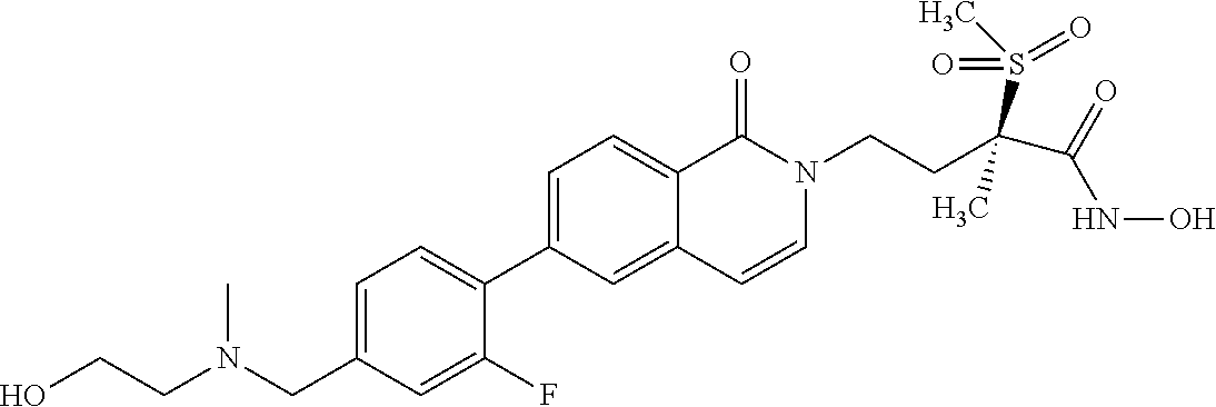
C1=C(CN(CCO)C)C=C(F)C(C2=CC=C3C(=C2)C=CN(CCC(C(=O)NO)(S(C)(=O)=O)C)C3=O)=C1
